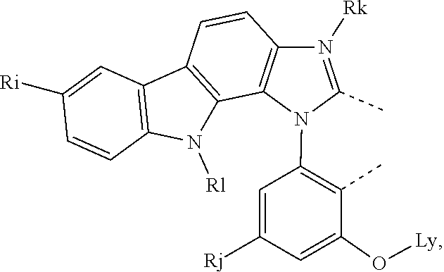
C1=C([Rj])C=C(O[Ly])C(C)=C1N1C2=C(C=CC3=C2N([Rl])C2=C3C=C([Ri])C=C2)N([Rk])=C1C
